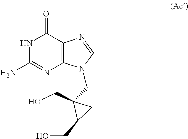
C12=C(C(=O)NC(N)=N1)N=CN2CC1(CO)C(CO)C1
